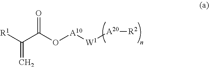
[R1]C(C(O[A10][W1][A20][R2])=O)=C
